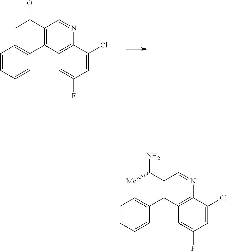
C(C1=C(C2=CC=CC=C2)C2=C(N=C1)C(Cl)=CC(F)=C2)(=O)C.C(C1=C(C2=CC=CC=C2)C2=C(N=C1)C(Cl)=CC(F)=C2)(N)[Me]
